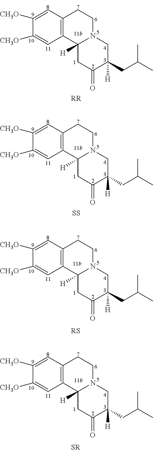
C1([CH3O])=CC2=C(C=C1[CH3O])C1([H])N(CC2)CC(CC(C)C)([H])C(=O)C1.[RR].C1([CH3O])=CC2=C(C=C1[CH3O])C1([H])N(CC2)CC(CC(C)C)([H])C(=O)C1.[SS].C1([CH3O])=CC2=C(C=C1[CH3O])C1([H])N(CC2)CC(CC(C)C)([H])C(=O)C1.C1([CH3O])=CC2=C(C=C1[CH3O])C1([H])N(CC2)CC(CC(C)C)([H])C(=O)C1
